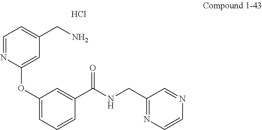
C1=NC(OC2=CC=CC(C(NCC3=NC=CN=C3)=O)=C2)=CC(CN)=C1.Cl
